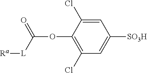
C1=C(Cl)C(OC(=O)[L][Ra])=C(Cl)C=C1[SO3H]
